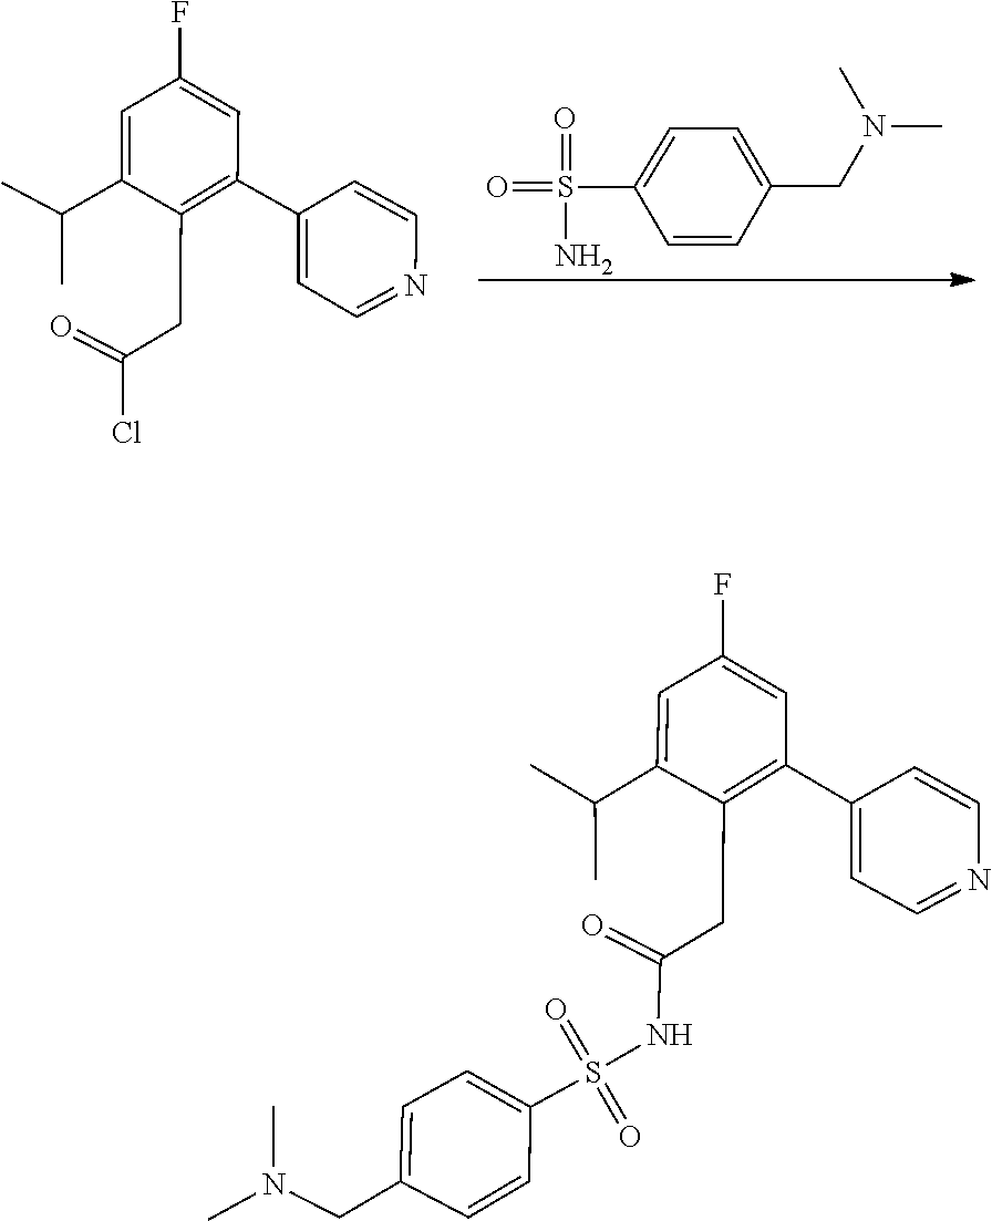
C1=CN=CC=C1C1=C(CC(=O)Cl)C(C(C)C)=CC(F)=C1.S(N)(=O)(C1=CC=C(CN(C)C)C=C1)=O.CN(C)CC1=CC=C(S(=O)(=O)NC(CC2=C(C3=CC=NC=C3)C=C(F)C=C2C(C)C)=O)C=C1
